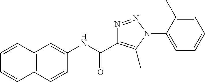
N(C(=O)C1=C(C)N(C2=CC=CC=C2C)N=N1)C1=CC2=C(C=C1)C=CC=C2
